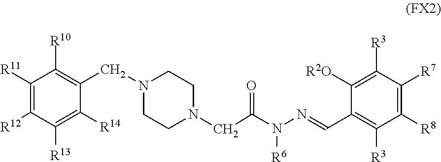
C1([R11])=C([R12])C([R13])=C([R14])C(CN2CCN(CC(N(N=CC3=C([R3])C([R8])=C([R7])C([R3])=C3[R2O])[R6])=O)CC2)=C1[R10]
